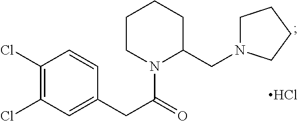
C1(Cl)=C(Cl)C=C(CC(N2C(CN3CCCC3)CCCC2)=O)C=C1.Cl
